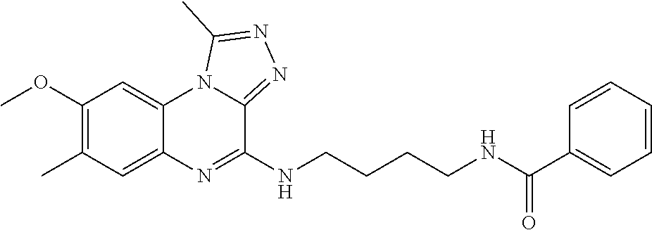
C1(OC)=C(C)C=C2C(=C1)N1C(=NN=C1C)C(NCCCCNC(C1=CC=CC=C1)=O)=N2
